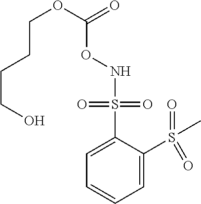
C1=C(S(=O)(=O)NOC(=O)OCCCCO)C(S(=O)(=O)C)=CC=C1
